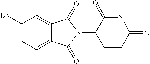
C1(Br)=CC=C2C(=C1)C(=O)N(C1CCC(=O)NC1=O)C2=O
